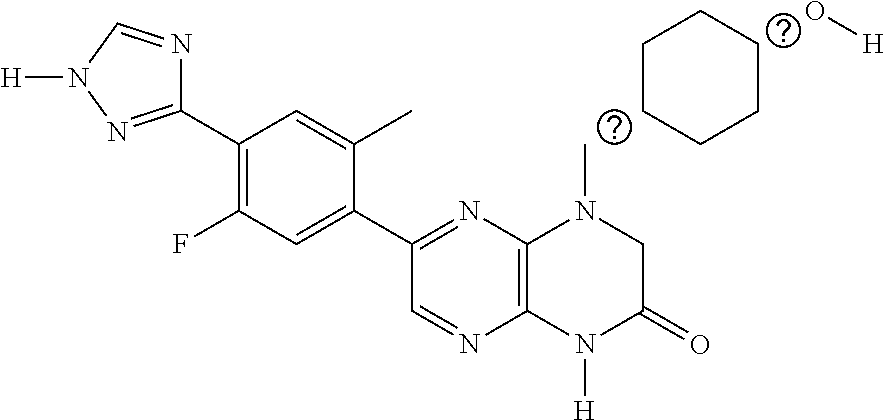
C1CCCCC1.C12=C(N([H])C(=O)CN1C)N=CC(C1=CC(F)=C(C3=NN([H])C=N3)C=C1C)=N2.O[H]
